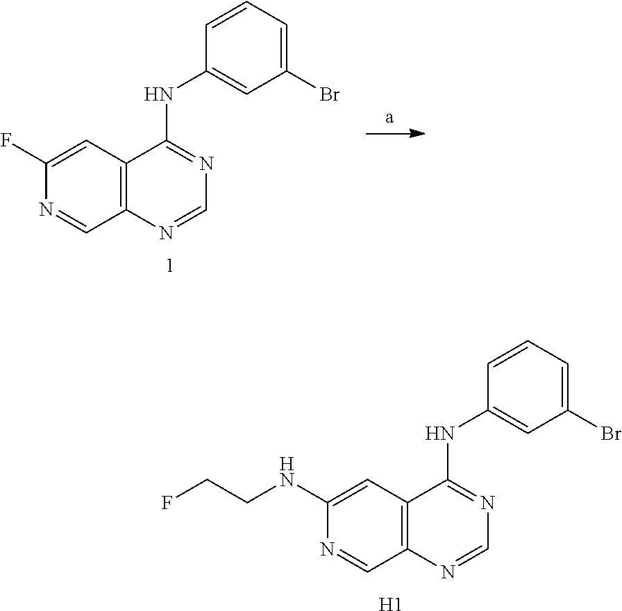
C12=C(C=C(F)N=C1)C(NC1=CC(Br)=CC=C1)=NC=N2.C12=C(C=C(NCCF)N=C1)C(NC1=CC(Br)=CC=C1)=NC=N2.[H1]
